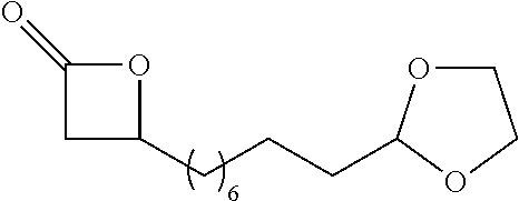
C(CC1CC(=O)O1)CC1OCCO1
